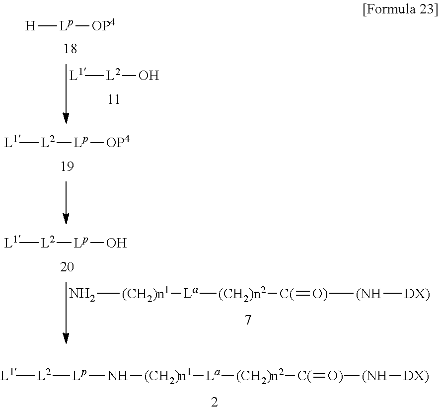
[L1][L2]O.[H][Lp][OP4].[L1][L2][Lp][OP4].N[(CH2)n1][La][(CH2)n2][C(]=[O)][(NH][DX)].[L1][L2][Lp]O.N([(CH2)n1][La][(CH2)n2][C(]=[O)][(NH][DX)])[Lp][L2][L1]
